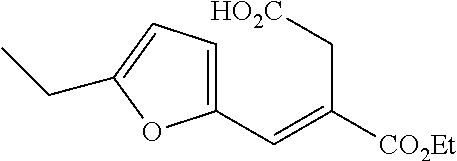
C1(C=C(C[HO2C])[CO2Et])=CC=C(CC)O1
